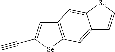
C12=C([Se]C(C#C)=C1)C=C1C(=C2)[Se]C=C1
